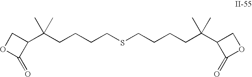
C1(=O)C(C(CCCCSCCCCC(C2C(=O)OC2)(C)C)(C)C)CO1
